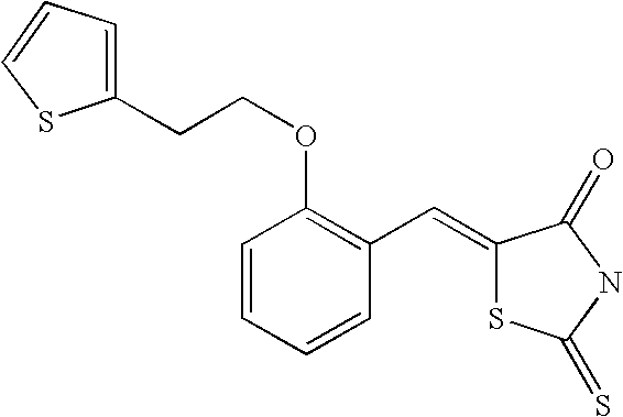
C1=CC=CC(C=C2SC(=S)NC2=O)=C1OCCC1=CC=CS1
